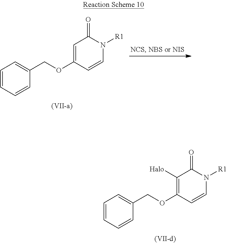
C1([Halo])=C(OCC2=CC=CC=C2)C=CN([R1])C1=O.C1=C(OCC2=CC=CC=C2)C=CN([R1])C1=O
